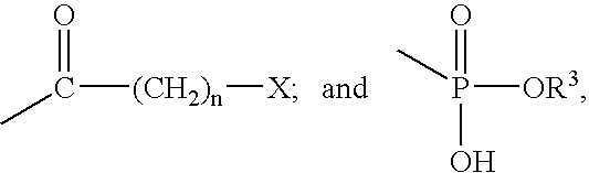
O=C(C)[(CH2)n][X].CP([OR3])(=O)O
